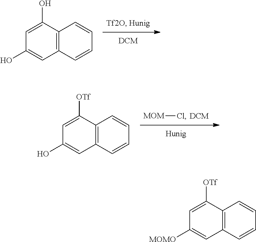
C1(O)=CC2=C(C(O)=C1)C=CC=C2.[MOM]Cl.C12=C(C=CC=C1)C=C(O)C=C2[OTf].C12=C(C=CC=C1)C=C([MOMO])C=C2[OTf]
